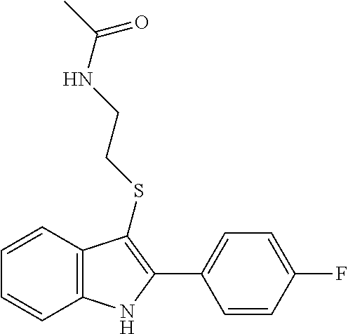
C1=CC=CC2=C1NC(C1=CC=C(F)C=C1)=C2SCCNC(C)=O
